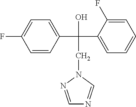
C1=NN(CC(O)(C2=CC=CC=C2F)C2=CC=C(F)C=C2)C=N1
